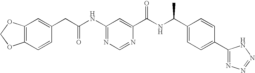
C12=C(C=CC(CC(NC3=NC=NC(C(NC(C4=CC=C(C5=NN=NN5)C=C4)C)=O)=C3)=O)=C1)OCO2
